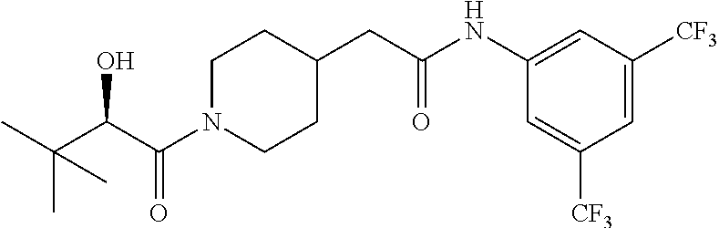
C1N(C(C(C(C)(C)C)O)=O)CCC(CC(NC2=CC([CF3])=CC([CF3])=C2)=O)C1
